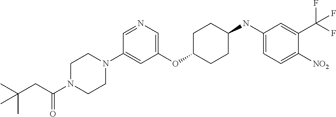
C1(OC2CCC(NC3=CC=C([NO2])C(C(F)(F)F)=C3)CC2)=CN=CC(N2CCN(C(CC(C)(C)C)=O)CC2)=C1
